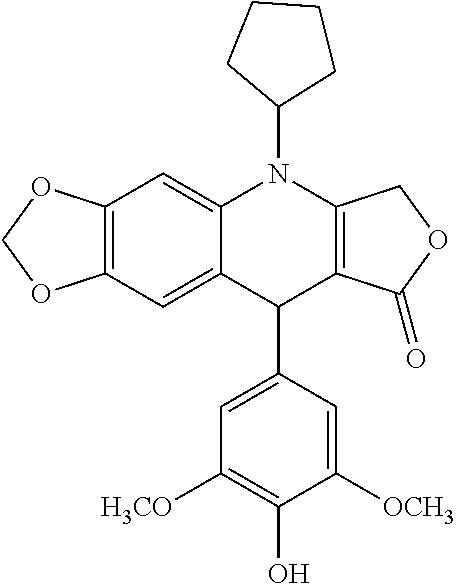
C12=C(C=C3C(=C1)N(C1CCCC1)C1=C(C3C3=CC([H3CO])=C(O)C([OCH3])=C3)C(=O)OC1)OCO2
